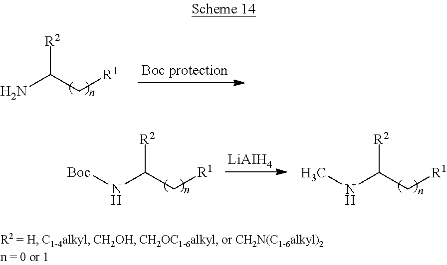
NC(C[R1])[R2].N(C(C[R1])[R2])[Boc].[LiAIH4].N(C(C[R1])[R2])C
